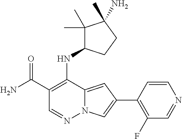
N12C(=CC(C3=C(F)C=NC=C3)=C1)C(NC1C(C)(C)C(C)(N)CC1)=C(C(N)=O)C=N2
